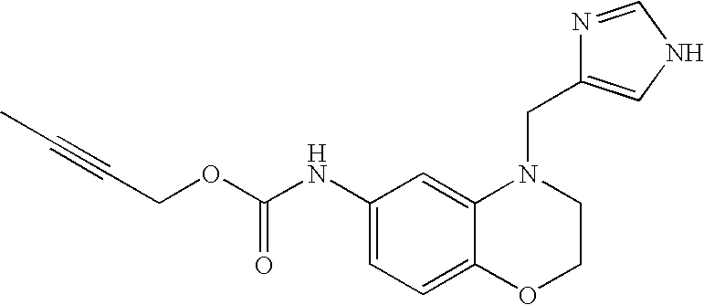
C1(NC(OCC#CC)=O)=CC=C2C(=C1)N(CC1=CNC=N1)CCO2
